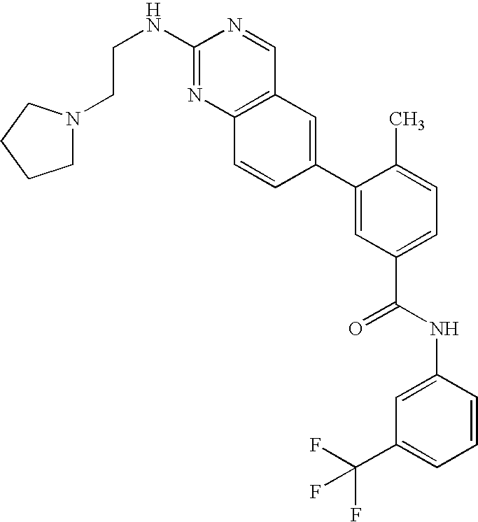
C(NC1=NC2=C(C=N1)C=C(C1=CC(C(NC3=CC(C(F)(F)F)=CC=C3)=O)=CC=C1C)C=C2)CN1CCCC1
